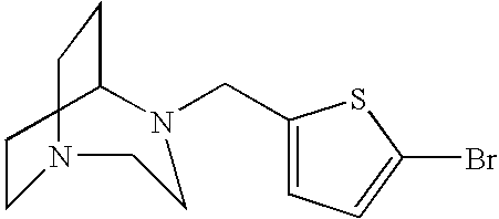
C1CN(CC2=CC=C(Br)S2)CCN(CC)C1
